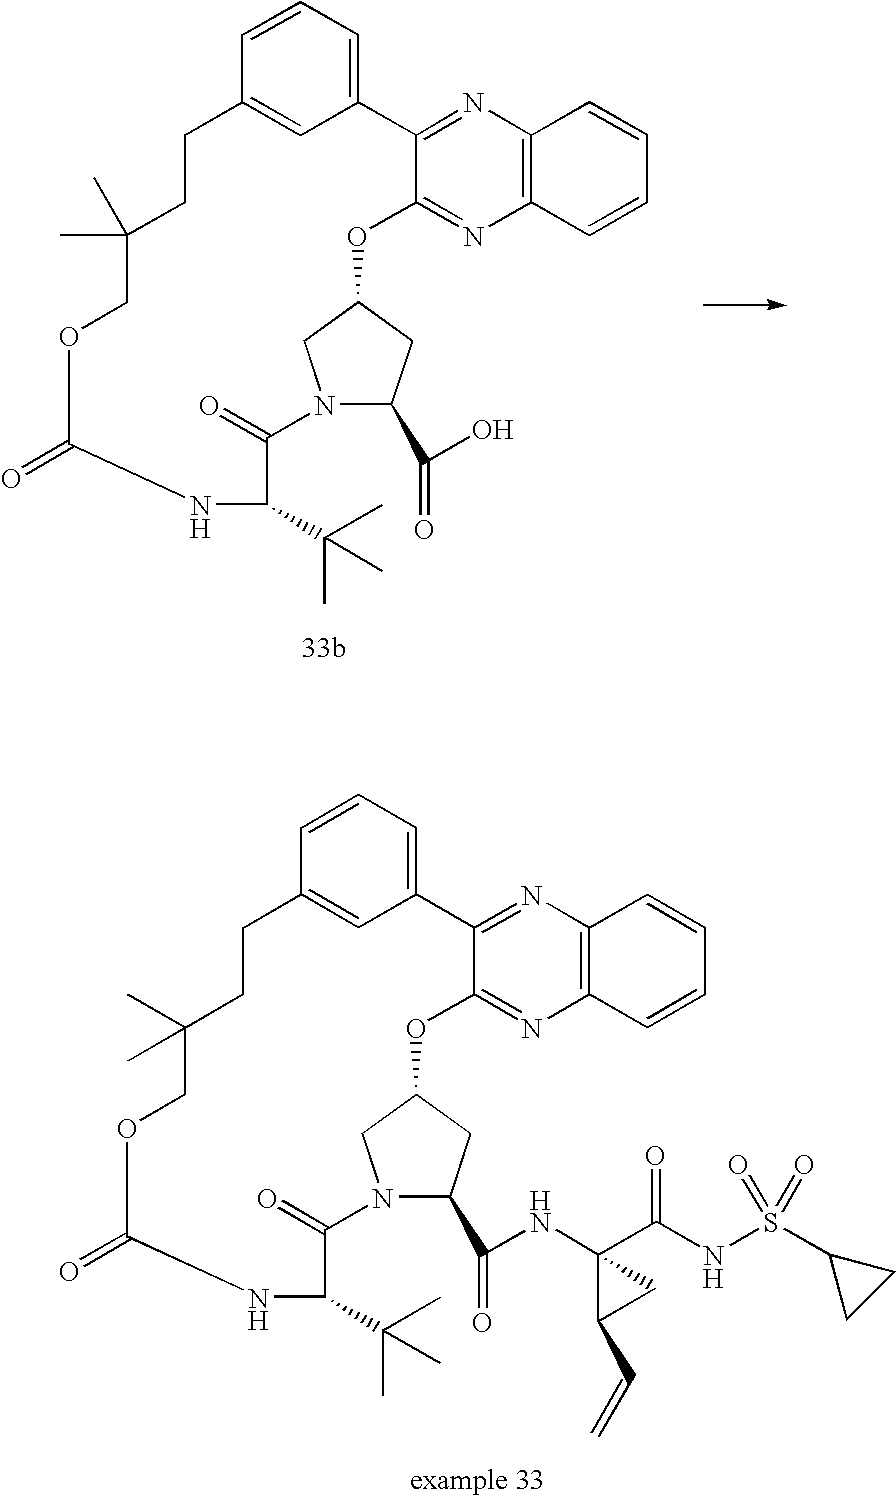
C1=CC=C2C=C1CCC(C)(C)COC(=O)NC(C(C)(C)C)C(=O)N1CC(OC3=NC4=C(N=C23)C=CC=C4)CC1C(=O)O.C1=CC=C2C=C1CCC(C)(C)COC(=O)NC(C(C)(C)C)C(=O)N1CC(OC3=NC4=C(N=C23)C=CC=C4)CC1C(=O)NC1(C(NS(=O)(=O)C2CC2)=O)C(C=C)C1
